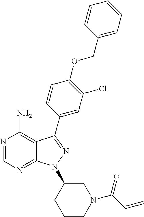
N1=CN=C2C(=C1N)C(C1=CC(Cl)=C(OCC3=CC=CC=C3)C=C1)=NN2C1CCCN(C(C=C)=O)C1
